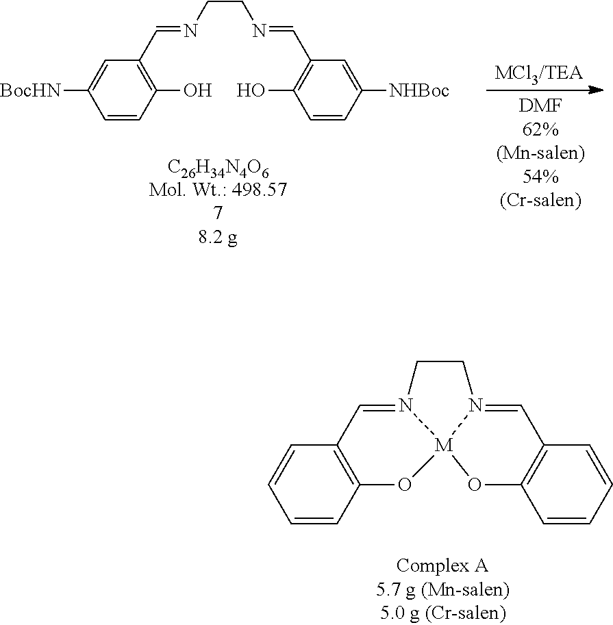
C1=CC2=C(C=C1)O[M]13N(=C2)CCN1=CC1=C(O3)C=CC=C1.[BocHN]C1=CC(C=NCCN=CC2=C(O)C=CC([NHBoc])=C2)=C(O)C=C1
